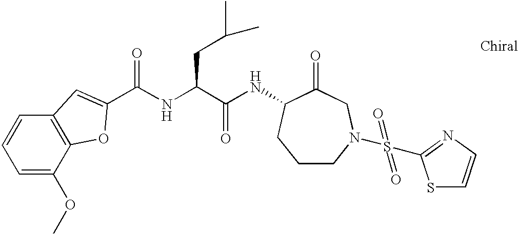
C1=C(OC)C2=C(C=C1)C=C(C(NC(C(NC1C(=O)CN(S(=O)(=O)C3=NC=CS3)CCC1)=O)CC(C)C)=O)O2
